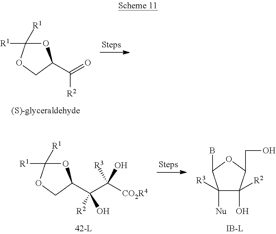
O1C([R1])([R1])OCC1C(=O)[R2].O1C([R1])([R1])OCC1C(C([CO2R4])(O)[R3])(O)[R2].C1([Nu])([R3])C(O)([R2])C(CO)OC1B
